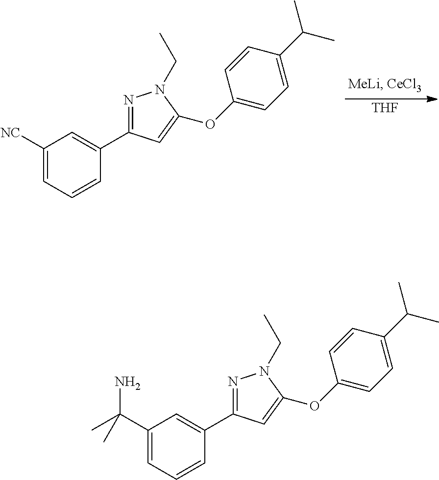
[THF].C1([NC])=CC=CC(C2=NN(CC)C(OC3=CC=C(C(C)C)C=C3)=C2)=C1.C1(C(C)(N)C)=CC=CC(C2=NN(CC)C(OC3=CC=C(C(C)C)C=C3)=C2)=C1
